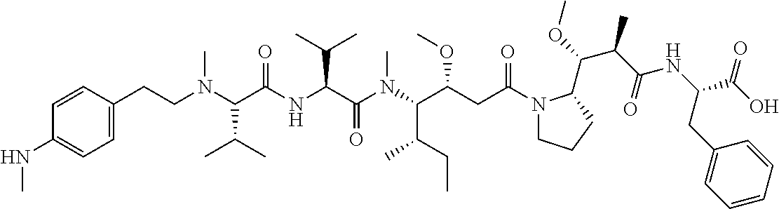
N1(C(CC(C(N(C(C(NC(C(N(CCC2=CC=C(NC)C=C2)C)C(C)C)=O)C(C)C)=O)C)C(CC)C)OC)=O)CCCC1C(OC)C(C(NC(C(O)=O)CC1=CC=CC=C1)=O)C
